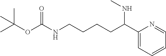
CC(C)(C)OC(NCCCCC(C1=CC=CC=N1)NC)=O
